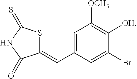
C1(=CC2=CC([OCH3])=C([OH])C(Br)=C2)SC(=S)NC1=O
